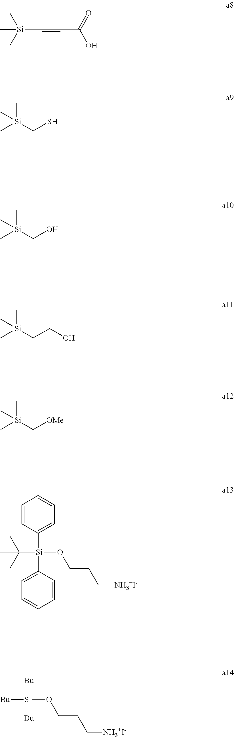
C(C(=O)O)#C[Si](C)(C)C.C[Si](CS)(C)C.C[Si](CO)(C)C.C[Si](CCO)(C)C.C[Si](C[OMe])(C)C.C1=CC([Si](C2=CC=CC=C2)(C(C)(C)C)OCCC[NH3+I-])=CC=C1.C([NH3+I-])CCO[Si]([Bu])([Bu])[Bu]
